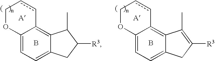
C12=CC=C3C(=C1ccCO2)C(C)C([R3])C3.B.C12=CC=C3C(=C1ccCO2)C(C)=C([R3])C3.B
